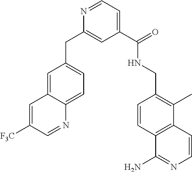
C1=C2C(=CC=C1CC1=CC(C(NCC3=C(C)C4=C(C=C3)C(N)=NC=C4)=O)=CC=N1)N=CC([F3C])=C2
